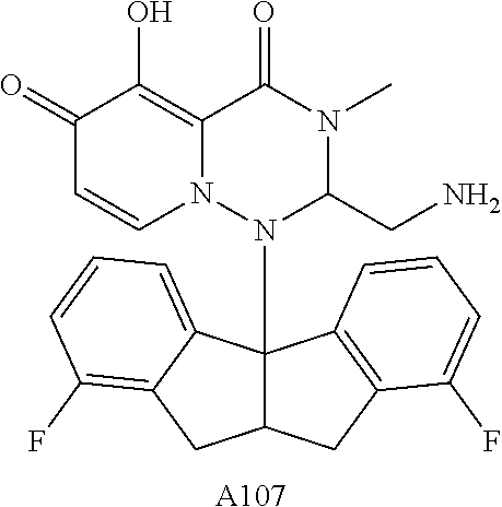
C1(=O)C=CN2C(=C1O)C(=O)N(C)C(CN)N2C12C(CC3=C1C=CC=C3F)CC1=C(F)C=CC=C21.[A107]
